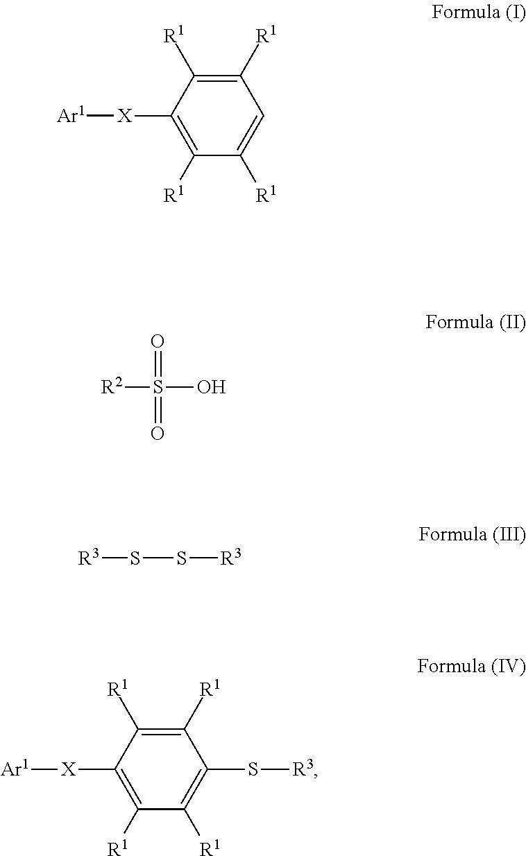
C1([R1])=C([R1])C([X][Ar1])=C([R1])C([R1])=C1.[R2]S(=O)(O)=O.[R3]SS[R3].C1([R1])=C([R1])C([X][Ar1])=C([R1])C([R1])=C1S[R3]
